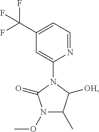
N1=CC=C(C(F)(F)F)C=C1N1C(=O)N(OC)C(C)C1[OH]
